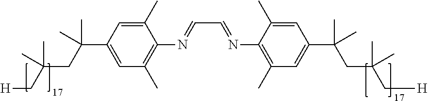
C1(C)=CC(C(CC(C[H])(C)C)(C)C)=CC(C)=C1N=CC=NC1=C(C)C=C(C(C)(CC(C[H])(C)C)C)C=C1C
